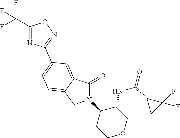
C1(=O)N(C2CCOCC2NC(C2CC2(F)F)=O)CC2=CC=C(C3=NOC(C(F)(F)F)=N3)C=C12
